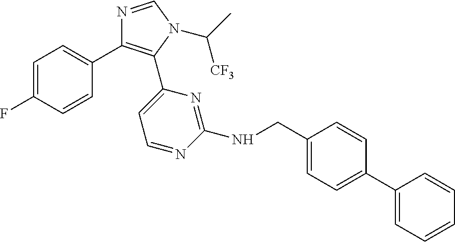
C1=C(F)C=CC(C2=C(C3=CC=NC(NCC4=CC=C(C5=CC=CC=C5)C=C4)=N3)N(C(C)[CF3])C=N2)=C1
